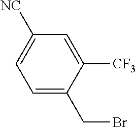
C1=C([NC])C=C([CF3])C(CBr)=C1
